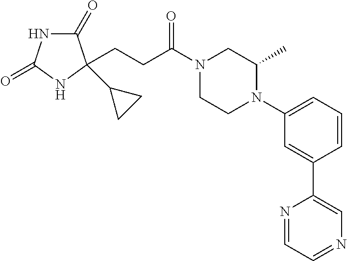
C1(=O)NC(=O)NC1(C1CC1)CCC(N1CCN(C2=CC=CC(C3=CN=CC=N3)=C2)C(C)C1)=O
